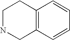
C1NCC2=C(C1)C=CC=C2
